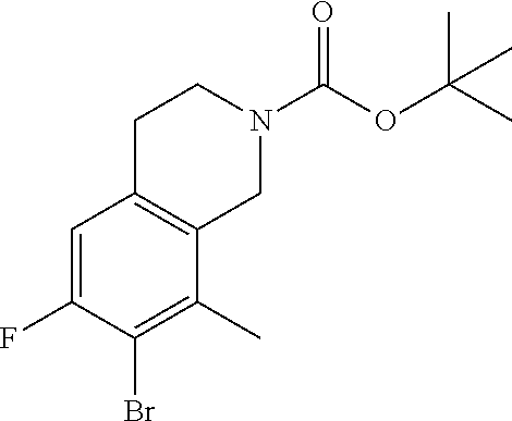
C1=C(F)C(Br)=C(C)C2=C1CCN(C(OC(C)(C)C)=O)C2
